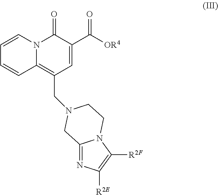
C1=CN2C(=C(CN3CCN4C(=NC([R2E])=C4[R2F])C3)C=C(C([OR4])=O)C2=O)C=C1
